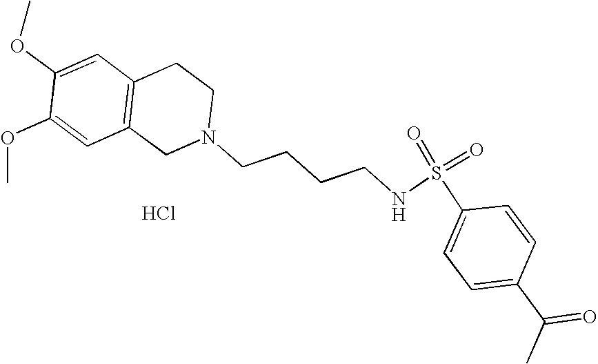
C1=C(OC)C(OC)=CC2=C1CCN(CCCCNS(=O)(=O)C1=CC=C(C(C)=O)C=C1)C2.Cl
